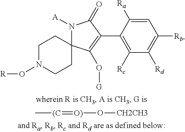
[(C](=[O)]O[CH2CH3])C.C1N(O[R])CCC2(C1)N([A])C(=O)C(C1=C([Rc])C([Rd])=C([Rb])C=C1[Ra])=C2O[G]
